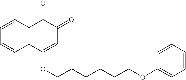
C1=CC=CC2=C1C(=O)C(=O)C=C2OCCCCCCOC1=CC=CC=C1
